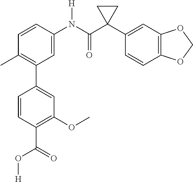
C1(C2=C(C)C=CC(N(C(C3(C4=CC5=C(C=C4)OCO5)CC3)=O)[H])=C2)=CC(OC)=C(C(=O)O[H])C=C1
